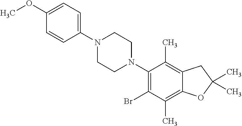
C1(OC)=CC=C(N2CCN(C3=C(Br)C(C)=C4C(=C3C)CC(C)(C)O4)CC2)C=C1
